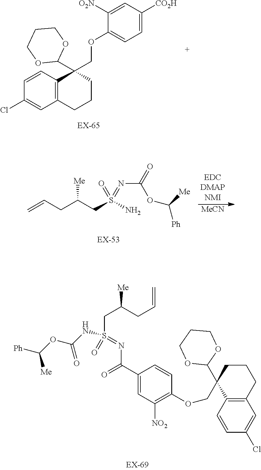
C=CCC(CS(N)(=O)=NC(=O)OC([Me])[Ph])[Me].[MeCN].C12=C(C=CC(Cl)=C1)C(COC1=CC=C([CO2H])C=C1[O2N])(C1OCCCO1)CCC2.C12=C(C=CC(Cl)=C1)C(COC1=C([NO2])C=C(C(N=S(CC(CC=C)[Me])(=O)NC(=O)OC([Me])[Ph])=O)C=C1)(C1OCCCO1)CCC2
